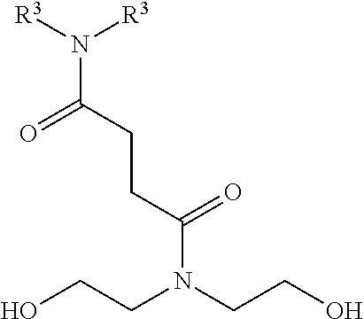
N(C(CCC(N(CCO)CCO)=O)=O)([R3])[R3]
